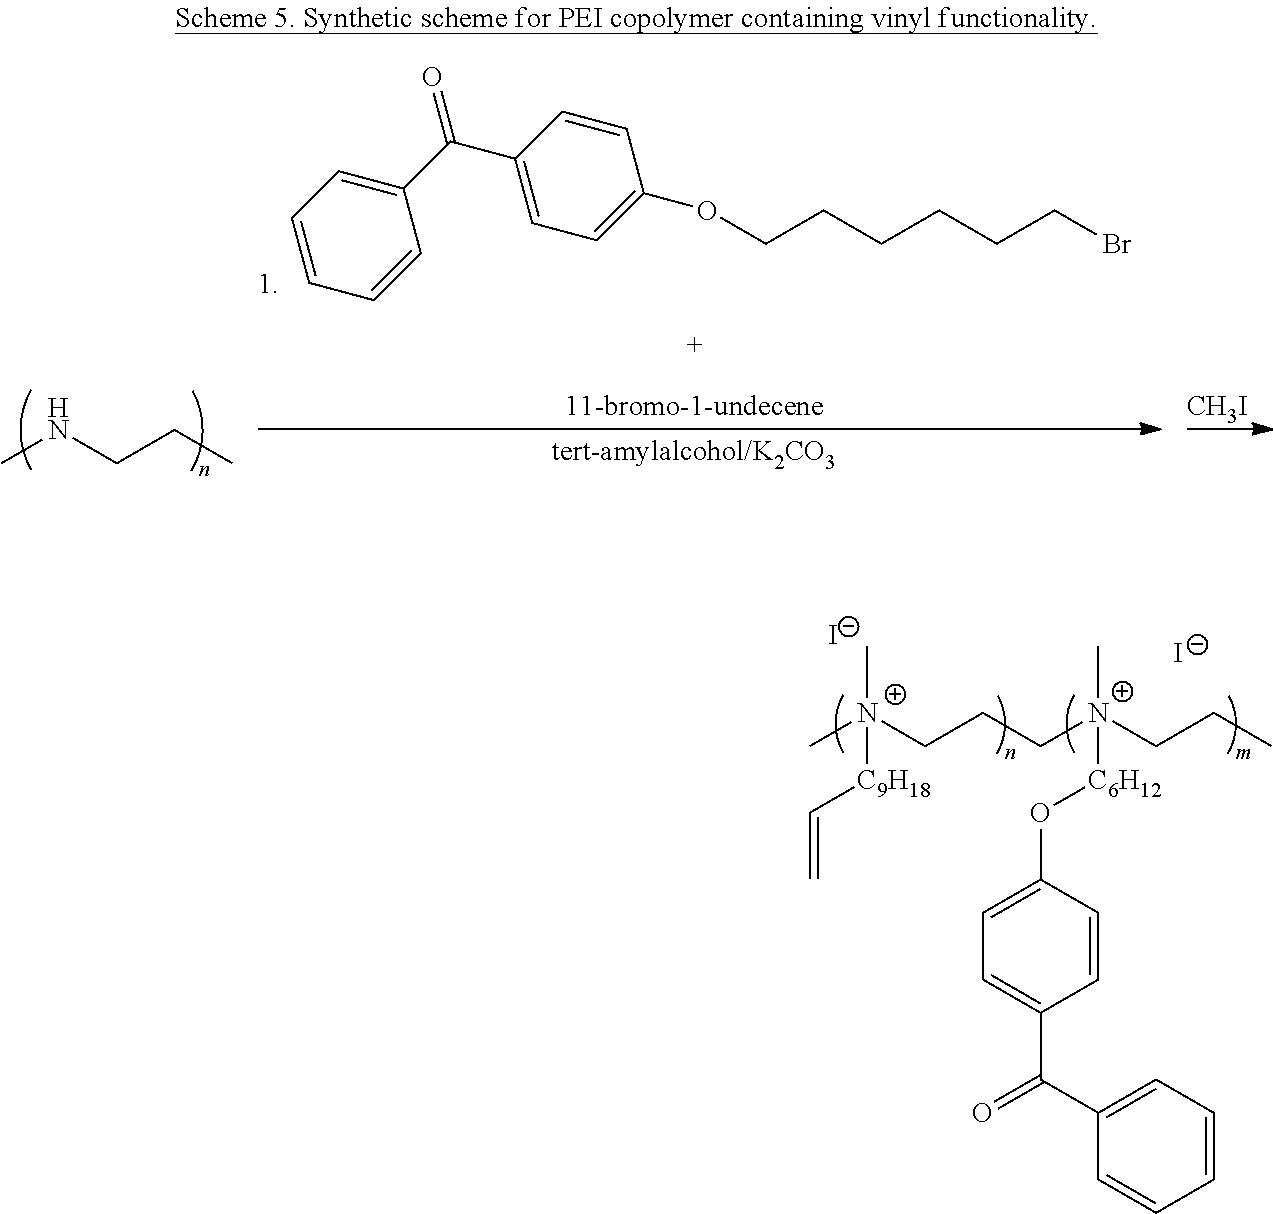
C=C[C9H18][N+](CCC[N+](CCC)(C)[C6H12]OC1=CC=C(C(C2=CC=CC=C2)=O)C=C1)(C)C.[I-].[I-].BrCCCCCCOC1=CC=C(C(C2=CC=CC=C2)=O)C=C1.[CH3I].CNCCC
